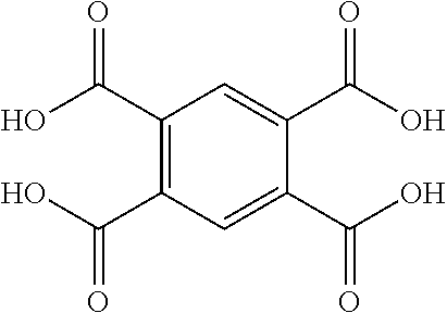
C1(C(O)=O)=C(C(O)=O)C=C(C(O)=O)C(C(O)=O)=C1
